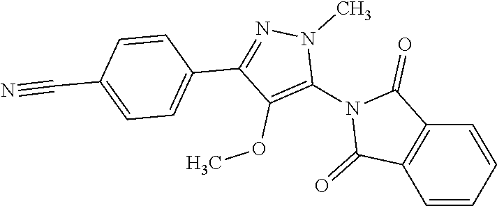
C1(N2C(=O)C3=C(C2=O)C=CC=C3)=C(OC)C(C2=CC=C(C#N)C=C2)=NN1C
